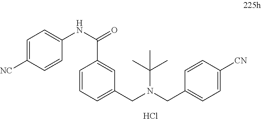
C1=C([NC])C=CC(NC(=O)C2=CC(CN(CC3=CC=C([CN])C=C3)C(C)(C)C)=CC=C2)=C1.Cl
